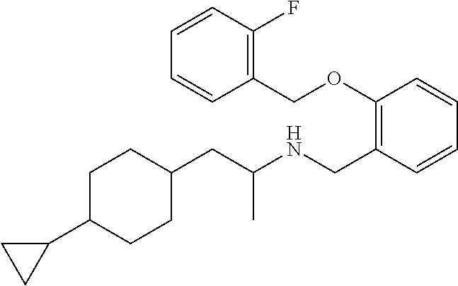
C1(CC(NCC2=C(OCC3=C(F)C=CC=C3)C=CC=C2)C)CCC(C2CC2)CC1
